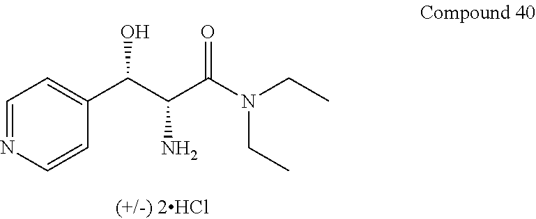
C1=NC=CC(C(C(C(N(CC)CC)=O)N)O)=C1
